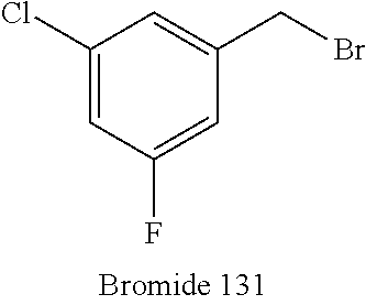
C1(Cl)=CC(F)=CC(CBr)=C1
